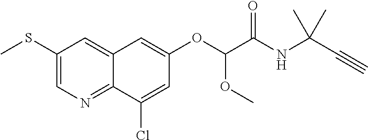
C1(SC)=CN=C2C(=C1)C=C(OC(C(NC(C#C)(C)C)=O)OC)C=C2Cl
